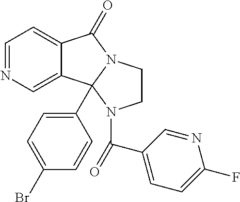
N1=CC=C2C(=C1)C1(C3=CC=C(Br)C=C3)N(C2=O)CCN1C(C1=CC=C(F)N=C1)=O
